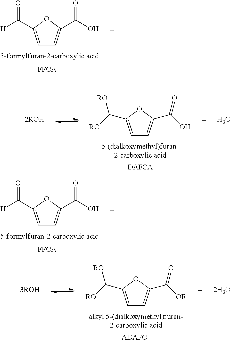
C1=C(C([H])=O)OC(C(O)=O)=C1.C1=C(C([RO])[RO])OC(C(O)=O)=C1.O.C1=C(C([H])=O)OC(C(O)=O)=C1.C1=C(C([RO])[RO])OC(C([OR])=O)=C1.[2H2O]
